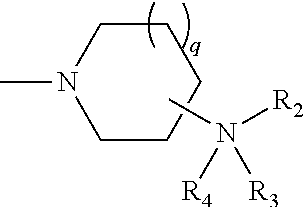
C1CN(C)CCC1.CN([R2])([R4])[R3]
